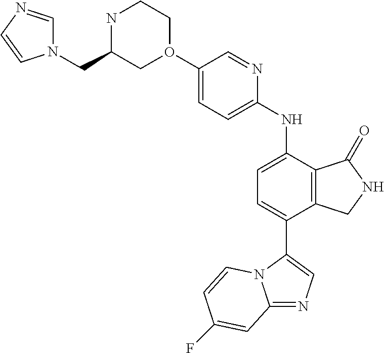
C1(O2CCNC(CN3C=NC=C3)C2)=CC=C(NC2=CC=C(C3=CN=C4N3C=CC(F)=C4)C3=C2C(=O)NC3)N=C1
